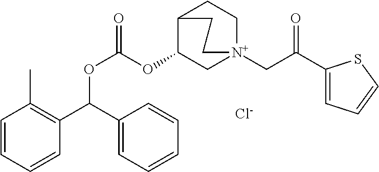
C1=CC=CC(C(C2=CC=CC=C2)OC(=O)OC2C[N+]3(CC(C4=CC=CS4)=O)CCC2CC3)=C1C.[Cl-]
